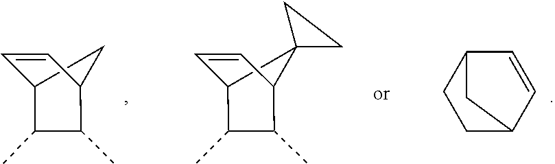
C1=CC2C(C)C(C)C1C2.C1=CC2C(C)C(C)C1C21CC1.C1C2C=CC(C1)C2
